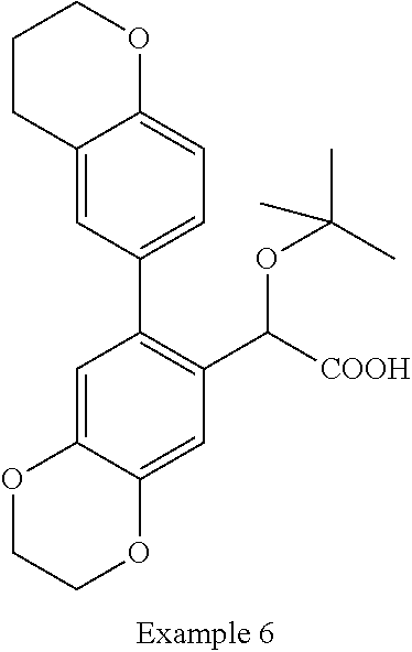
C1=C2C(=CC(C([COOH])OC(C)(C)C)=C1C1=CC=C3C(=C1)CCCO3)OCCO2
